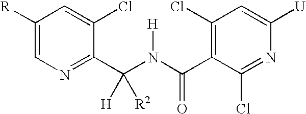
C1(C(N(C(C2=C(Cl)C=C([U])N=C2Cl)=O)[H])([R2])[H])=NC=C([R])C=C1Cl
